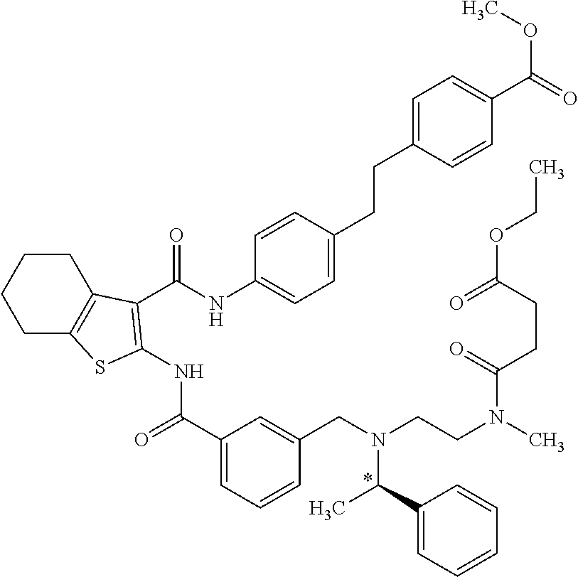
C1(C(=O)NC2=C(C(=O)NC3=CC=C(CCC4=CC=C(C(OC)=O)C=C4)C=C3)C3=C(CCCC3)S2)=CC=CC(CN(CCN(C)C(CCC(=O)OCC)=O)C(C)C2=CC=CC=C2)=C1.*
